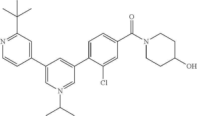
N1=C(C(C)(C)C)C=C(C2=CN(C(C)C)=CC(C3=CC=C(C(N4CCC(O)CC4)=O)C=C3Cl)=C2)C=C1
